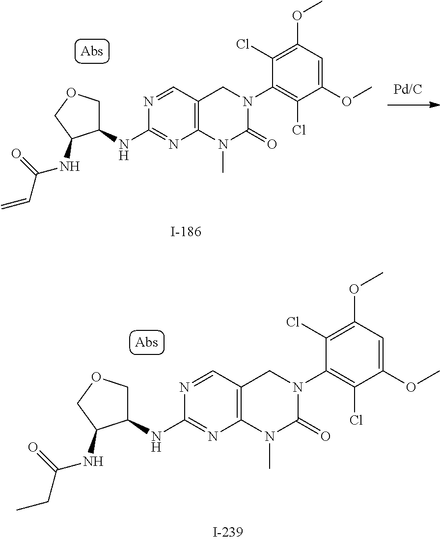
C1(NC2COCC2NC(=O)CC)=NC2=C(CN(C3=C(Cl)C(OC)=CC(OC)=C3Cl)C(=O)N2C)C=N1.C1(NC2COCC2NC(=O)C=C)=NC2=C(CN(C3=C(Cl)C(OC)=CC(OC)=C3Cl)C(=O)N2C)C=N1
